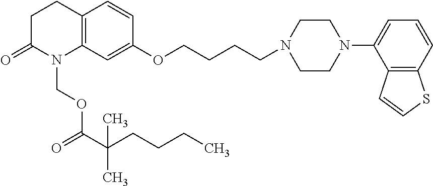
C1C(=O)N(COC(=O)C(C)(CCCC)C)C2=C(C1)C=CC(OCCCCN1CCN(C3=CC=CC4=C3C=CS4)CC1)=C2
